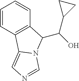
C1=CC2=C(C=C1)C(C(O)C1CC1)N1C2=CN=C1
